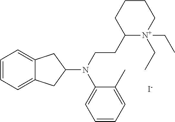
C1=CC=C2C(=C1)CC(N(CCC1[N+](CC)(CC)CCCC1)C1=CC=CC=C1C)C2.[I-]
